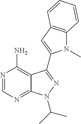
N1=CN=C2C(=C1N)C(C1=CC3=C(N1C)C=CC=C3)=NN2C(C)C
